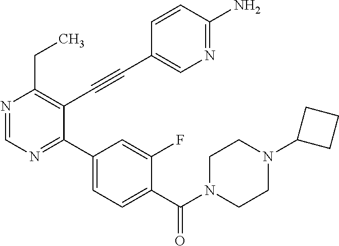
N1=CN=C(C2=CC=C(C(=O)N3CCN(C4CCC4)CC3)C(F)=C2)C(C#CC2=CN=C(N)C=C2)=C1CC
